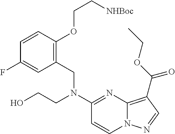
C1=CC(OCC[NHBoc])=C(CN(C2=NC3=C(C(OCC)=O)C=NN3C=C2)CCO)C=C1F
